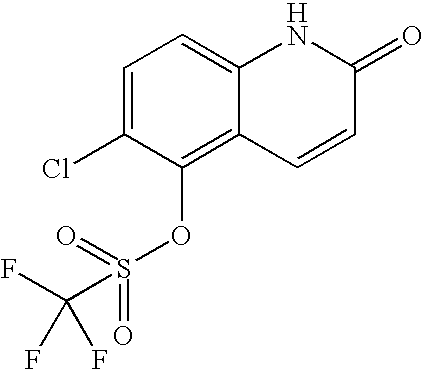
C1=C(Cl)C(OS(=O)(=O)C(F)(F)F)=C2C(=C1)NC(=O)C=C2
